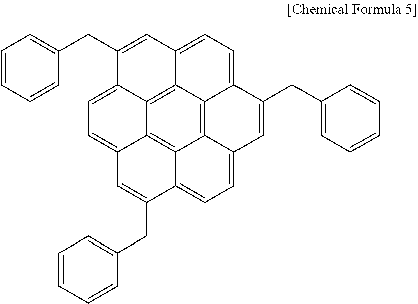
C12=C3C4=C5C6=C1C1=CC=C2C(CC2=CC=CC=C2)=CC3=CC=C4C(CC2=CC=CC=C2)=CC5=CC=C6C(CC2=CC=CC=C2)=C1
